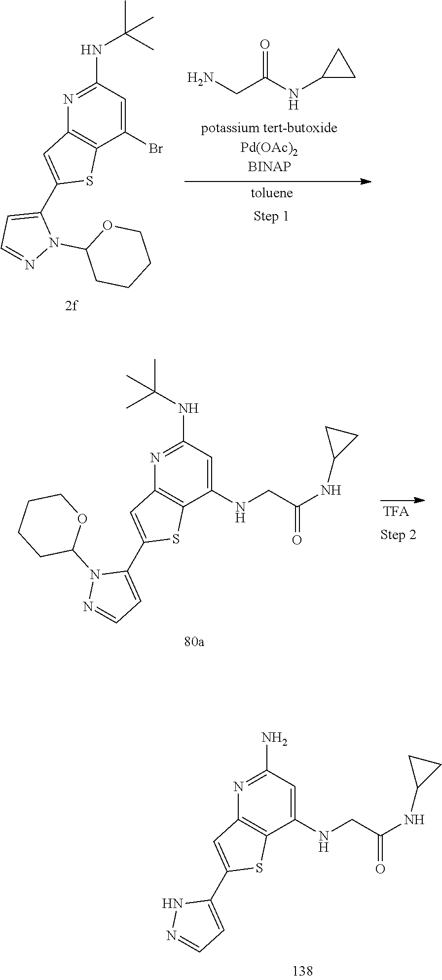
C1(NC(C)(C)C)=NC2=C(C(Br)=C1)SC(C1=CC=NN1C1CCCCO1)=C2.NCC(NC1CC1)=O.C1(NC(C)(C)C)=NC2=C(C(NCC(NC3CC3)=O)=C1)SC(C1=CC=NN1C1OCCCC1)=C2.C1(N)=NC2=C(C(NCC(NC3CC3)=O)=C1)SC(C1=CC=NN1)=C2
